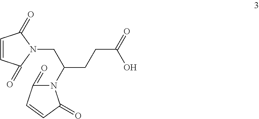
C1=CC(=O)N(CC(CCC(=O)O)N2C(=O)C=CC2=O)C1=O
